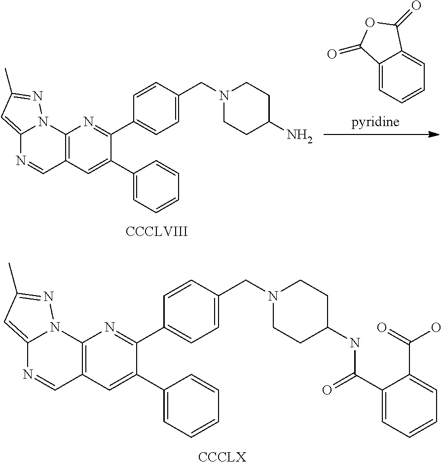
C1=CC=C2C(=C1)C(=O)OC2=O.C12=CC(C)=NN1C1=C(C=N2)C=C(C2=CC=CC=C2)C(C2=CC=C(CN3CCC(N)CC3)C=C2)=N1.C12=CC(C)=NN1C1=C(C=N2)C=C(C2=CC=CC=C2)C(C2=CC=C(CN3CCC(NC(=O)C4=CC=CC=C4C(O)=O)CC3)C=C2)=N1
